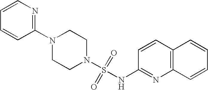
N1(C2=NC=CC=C2)CCN(S(=O)(=O)NC2=NC3=C(C=C2)C=CC=C3)CC1
